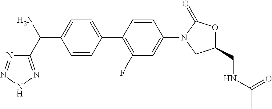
C1=CC(C2=C(F)C=C(N3CC(CNC(C)=O)OC3=O)C=C2)=CC=C1C(N)C1=NNN=N1
